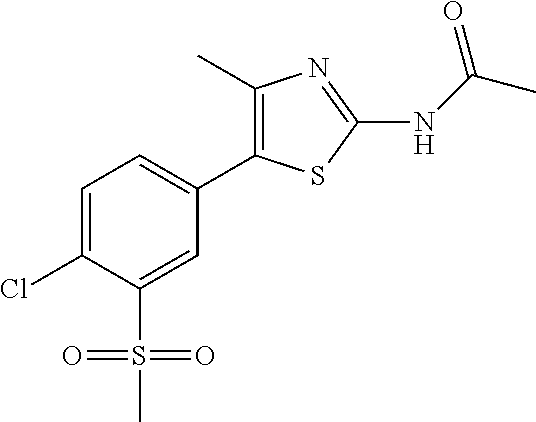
C1=C(Cl)C(S(=O)(=O)C)=CC(C2=C(C)N=C(NC(C)=O)S2)=C1
